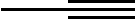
CC#C
